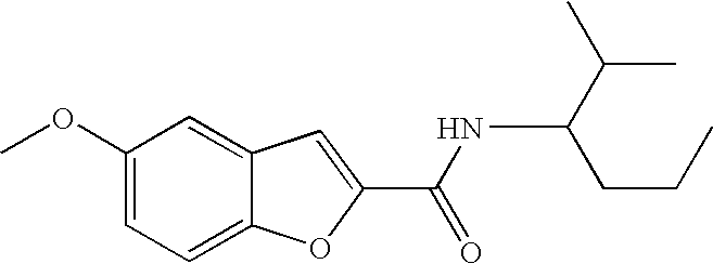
C1(OC)=CC=C2C(=C1)C=C(C(=O)NC(C(C)C)CCC)O2
